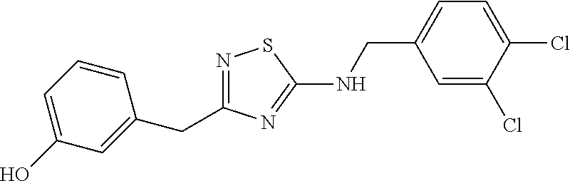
N1=C(CC2=CC(O)=CC=C2)N=C(NCC2=CC=C(Cl)C(Cl)=C2)S1
